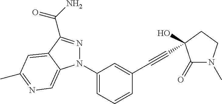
C12=CN=C(C)C=C1C(C(N)=O)=NN2C1=CC=CC(C#CC2(O)C(=O)N(C)CC2)=C1
